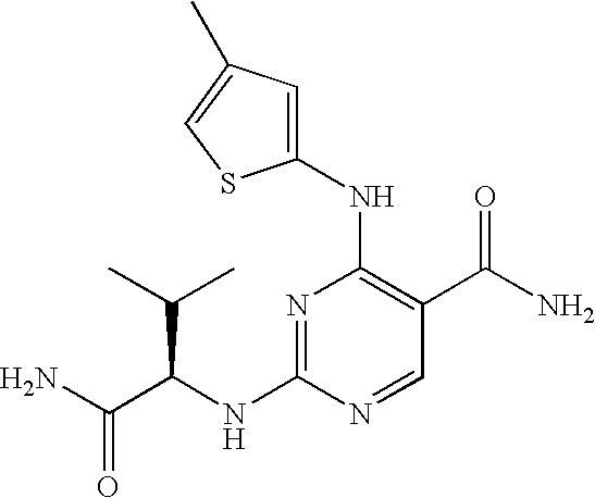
NC(C(C(C)C)NC1=NC(NC2=CC(C)=CS2)=C(C(N)=O)C=N1)=O
